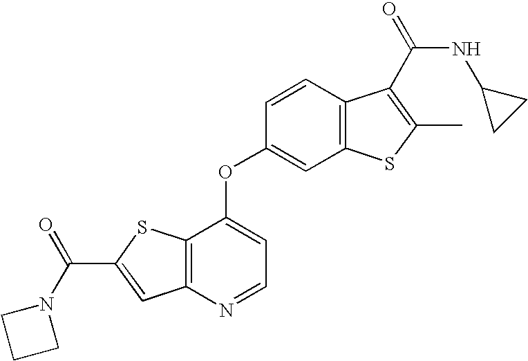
C1=CC2=C(C=C1OC1=CC=NC3=C1SC(C(N1CCC1)=O)=C3)SC(C)=C2C(NC1CC1)=O
